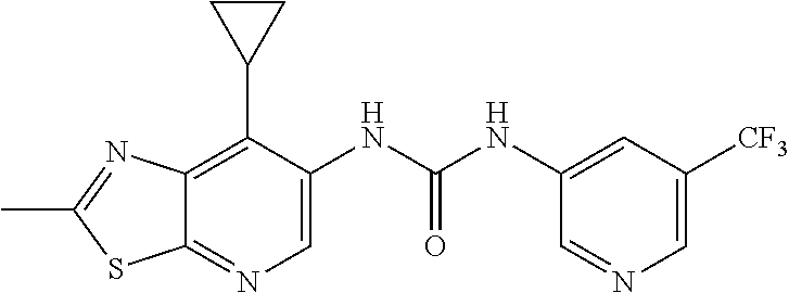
C12=C(C3CC3)C(NC(NC3=CC([CF3])=CN=C3)=O)=CN=C1SC(C)=N2
